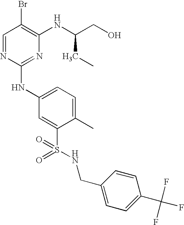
C1=NC(NC2=CC=C(C)C(S(=O)(=O)NCC3=CC=C(C(F)(F)F)C=C3)=C2)=NC(NC(CO)CC)=C1Br
